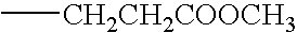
C[CH2CH2COOCH3]
